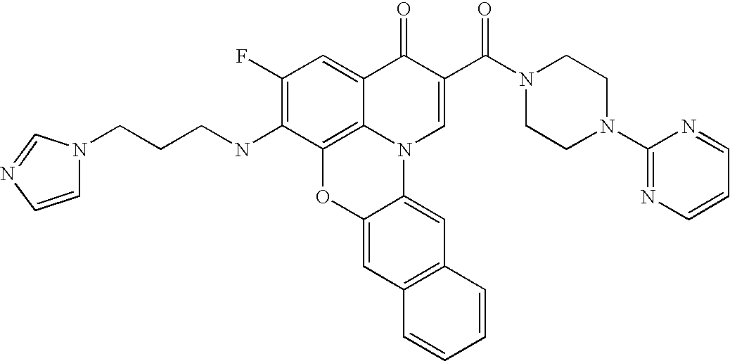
C1(F)=C(NCCCN2C=CN=C2)C2=C3C(=C1)C(=O)C(C(N1CCN(C4=NC=CC=N4)CC1)=O)=CN3C1=CC3=C(C=C1O2)C=CC=C3
